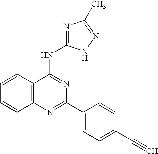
C12=C(N=C(C3=CC=C(C#C)C=C3)N=C1NC1=NC(C)=NN1)C=CC=C2
